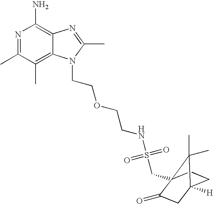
N1=C(C)C(C)=C2C(=C1N)N=C(C)N2CCOCCNS(CC12C(=O)CC([H])(CC1)C2(C)C)(=O)=O
